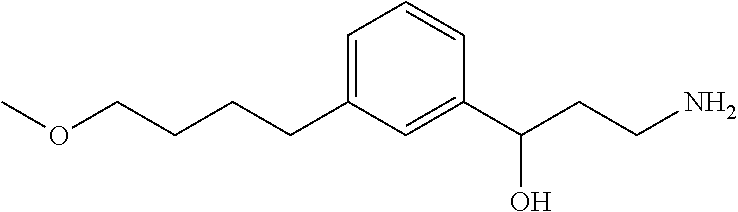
C(CCCC1=CC=CC(C(CCN)O)=C1)OC
